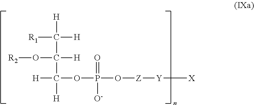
[R2]OC(C([H])([H])[R1])([H])C([H])([H])OP(O[Z][Y][X])(=O)[O-]
